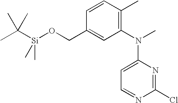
CC([Si](OCC1=CC(N(C)C2=CC=NC(Cl)=N2)=C(C)C=C1)(C)C)(C)C
